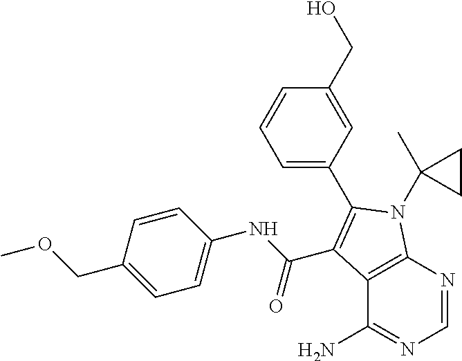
C12=C(N=CN=C1N)N(C1(C)CC1)C(C1=CC=CC(CO)=C1)=C2C(NC1=CC=C(COC)C=C1)=O
